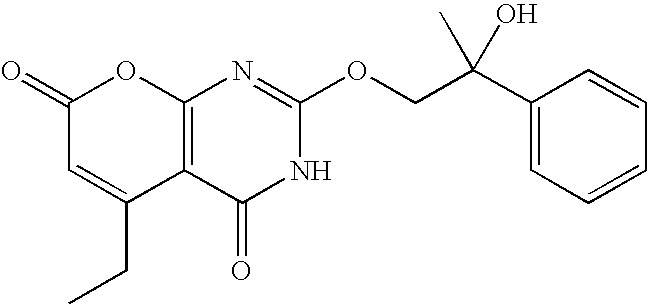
C12=C(C(=O)NC(OCC(C3=CC=CC=C3)(C)O)=N1)C(CC)=CC(=O)O2
